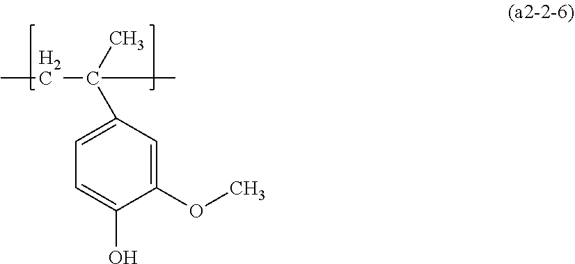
CCC(C)(C)C1=CC=C(O)C(OC)=C1
